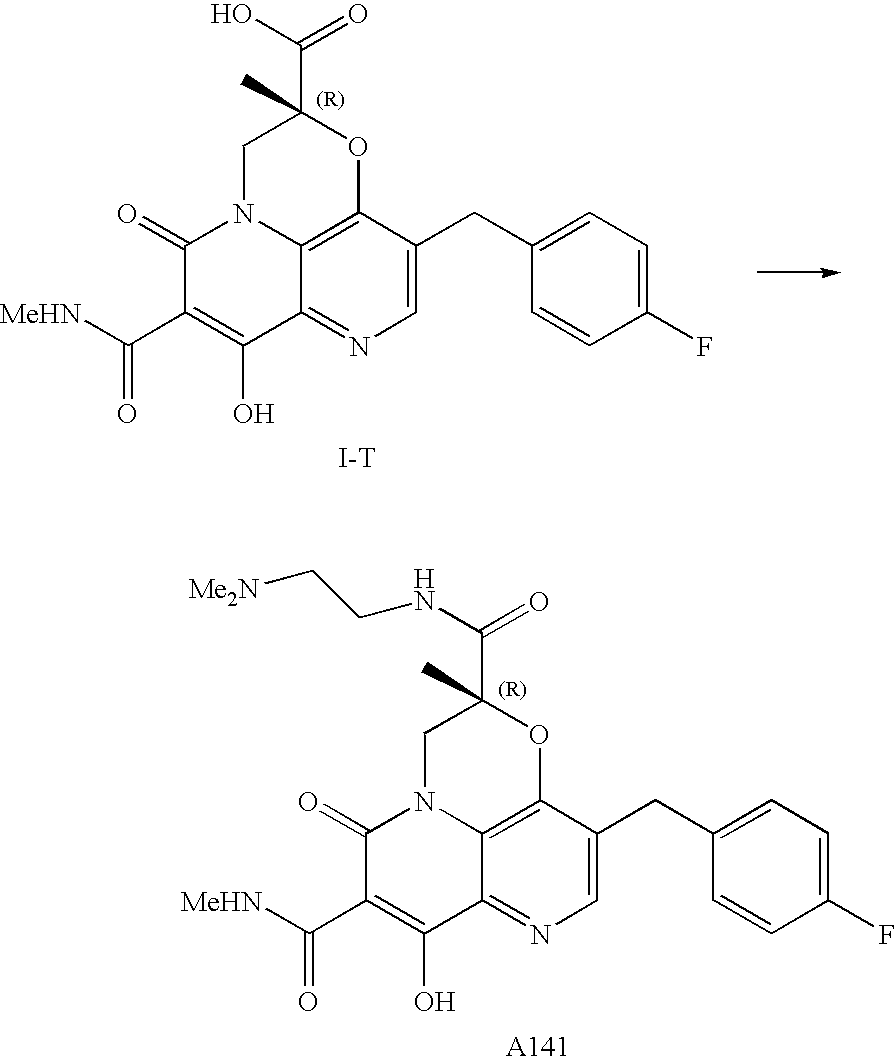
C1=C(CC2=CC=C(F)C=C2)C2=C3C(=N1)C(O)=C(C([MeHN])=O)C(=O)N3CC(C(O)=O)(C)O2.[I-T].C1=C(CC2=CC=C(F)C=C2)C2=C3C(=N1)C(O)=C(C([MeHN])=O)C(=O)N3CC(C)(C(NCC[Me2N])=O)O2.[A141]
